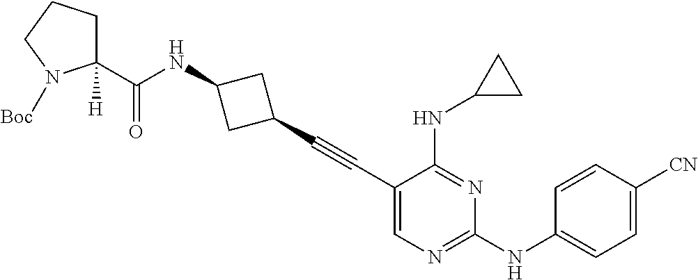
C1(C#CC2=CN=C(NC3=CC=C([CN])C=C3)N=C2NC2CC2)CC(NC(C2([H])CCCN2[Boc])=O)C1
